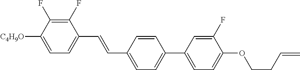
C1(F)=C(F)C([C4H9O])=CC=C1C=CC1=CC=C(C2=CC=C(OCCC=C)C(F)=C2)C=C1
